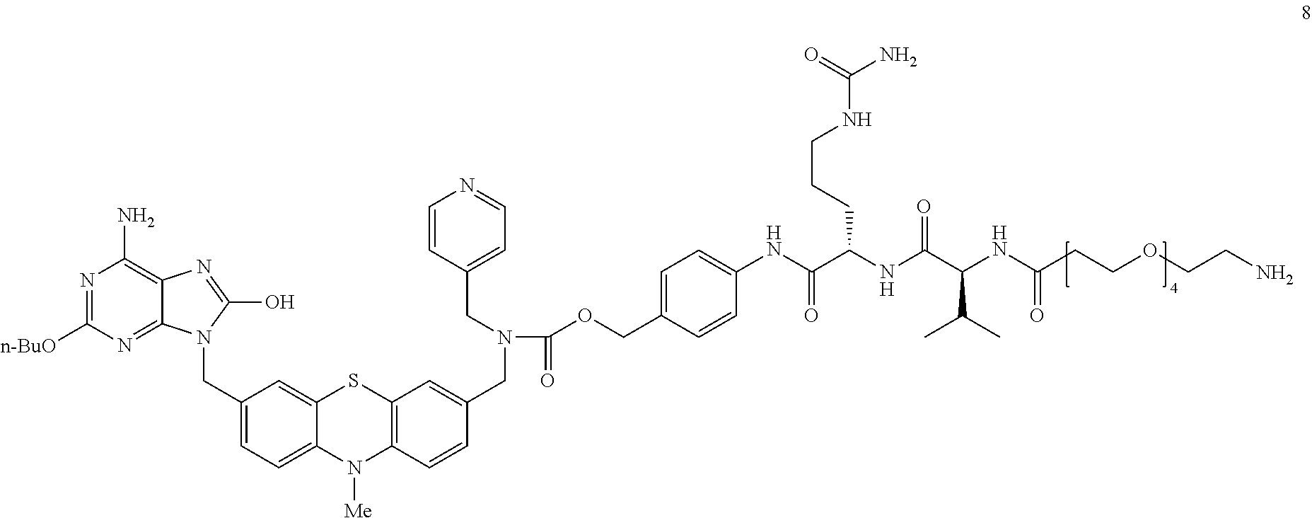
N1=C([n-BuO])N=C2C(=C1N)N=C(O)N2CC1=CC=C2C(=C1)SC1=C(N2[Me])C=CC(CN(CC2=CC=NC=C2)C(OCC2=CC=C(NC(C(NC(C(C(C)C)NC(CCOCCN)=O)=O)CCCNC(N)=O)=O)C=C2)=O)=C1
